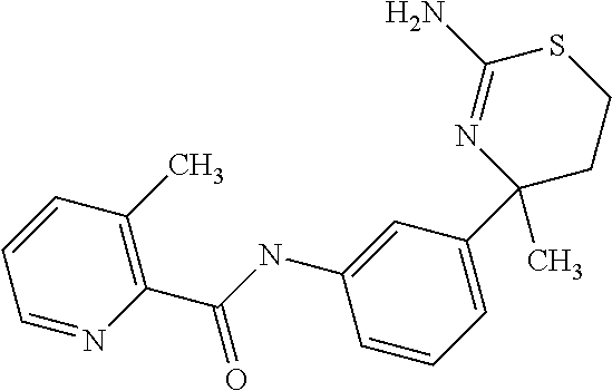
C1(N)=NC(C)(C2=CC=CC(NC(C3=C(C)C=CC=N3)=O)=C2)CCS1
